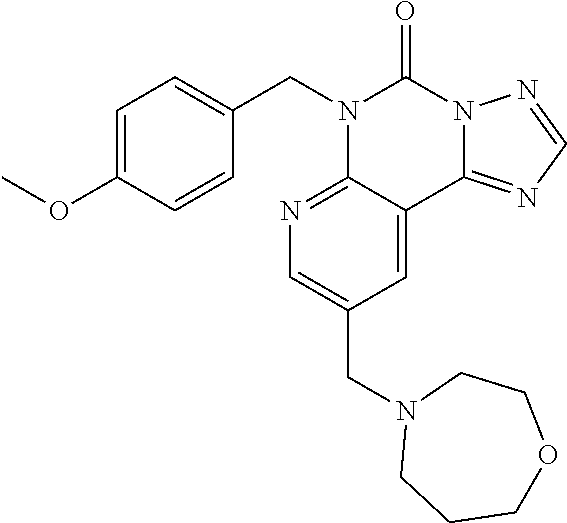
C1=C(OC)C=CC(CN2C3=NC=C(CN4CCCOCC4)C=C3C3=NC=NN3C2=O)=C1
